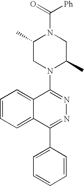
C(=O)(N1C(C)CN(C2=NN=C(C3=CC=CC=C3)C3=CC=CC=C23)C(C)C1)[Ph]
